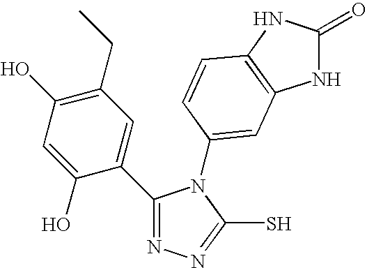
C1(C2=CC(CC)=C(O)C=C2O)=NN=C(S)N1C1=CC2=C(NC(=O)N2)C=C1
